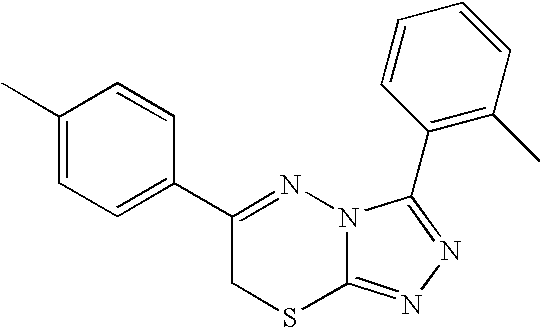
C1=C(C)C=CC(C2=NN3C(=NN=C3C3=C(C)C=CC=C3)SC2)=C1
